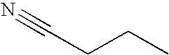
C(CCC)#N
